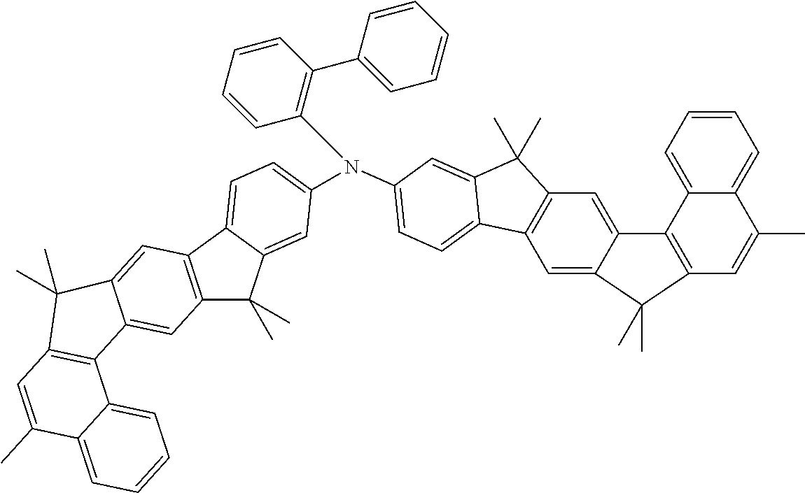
C12=C(C3=CC=C(N(C4=CC=C5C6=C(C=C7C8=C(C=C(C)C9=CC=CC=C98)C(C)(C)C7=C6)C(C)(C)C5=C4)C4=C(C5=CC=CC=C5)C=CC=C4)C=C3C1(C)C)C=C1C(=C2)C2=C(C=C(C)C3=CC=CC=C23)C1(C)C
